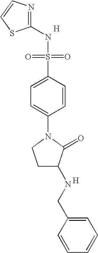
N1=C(NS(=O)(=O)C2=CC=C(N3CCC(NCC4=CC=CC=C4)C3=O)C=C2)SC=C1.[H].[H]
